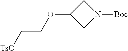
C(COC1CN([Boc])C1)[TsO]
